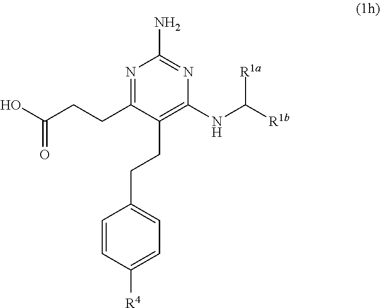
N1=C(CCC(O)=O)C(CCC2=CC=C([R4])C=C2)=C(NC([R1b])[R1a])N=C1N
